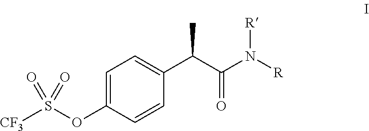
[CF3]S(OC1=CC=C(C(C(N([R])[R])=O)C)C=C1)(=O)=O
